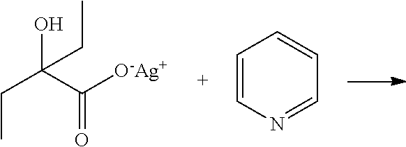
C(C(C([O-Ag+])=O)(O)CC)C.C1=CN=CC=C1
